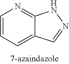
C1=CC=C2C(=N1)NN=C2
